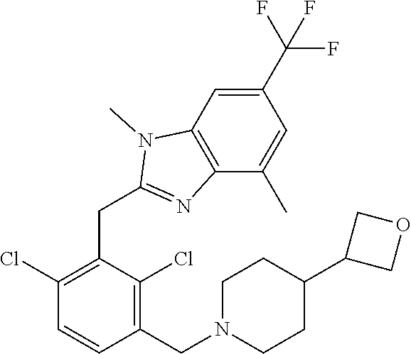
C1(Cl)=C(CC2=NC3=C(C=C(C(F)(F)F)C=C3C)N2C)C(Cl)=C(CN2CCC(C3COC3)CC2)C=C1
